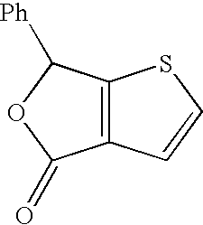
C12=C(C=CS1)C(=O)OC2[Ph]
